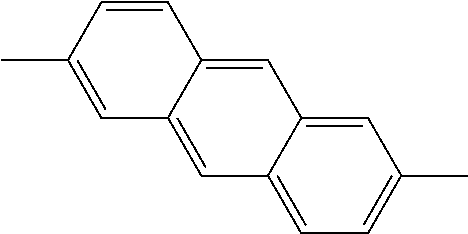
C1=C2C(=CC=C1C)C=C1C(=C2)C=CC(C)=C1
